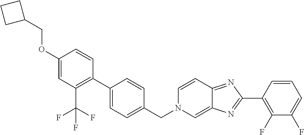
C1(OCC2CCC2)=CC(C(F)(F)F)=C(C2=CC=C(CN3C=C4C(=NC(C5=C(F)C(F)=CC=C5)=N4)C=C3)C=C2)C=C1
